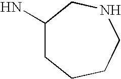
C1NCC(N)CCC1
